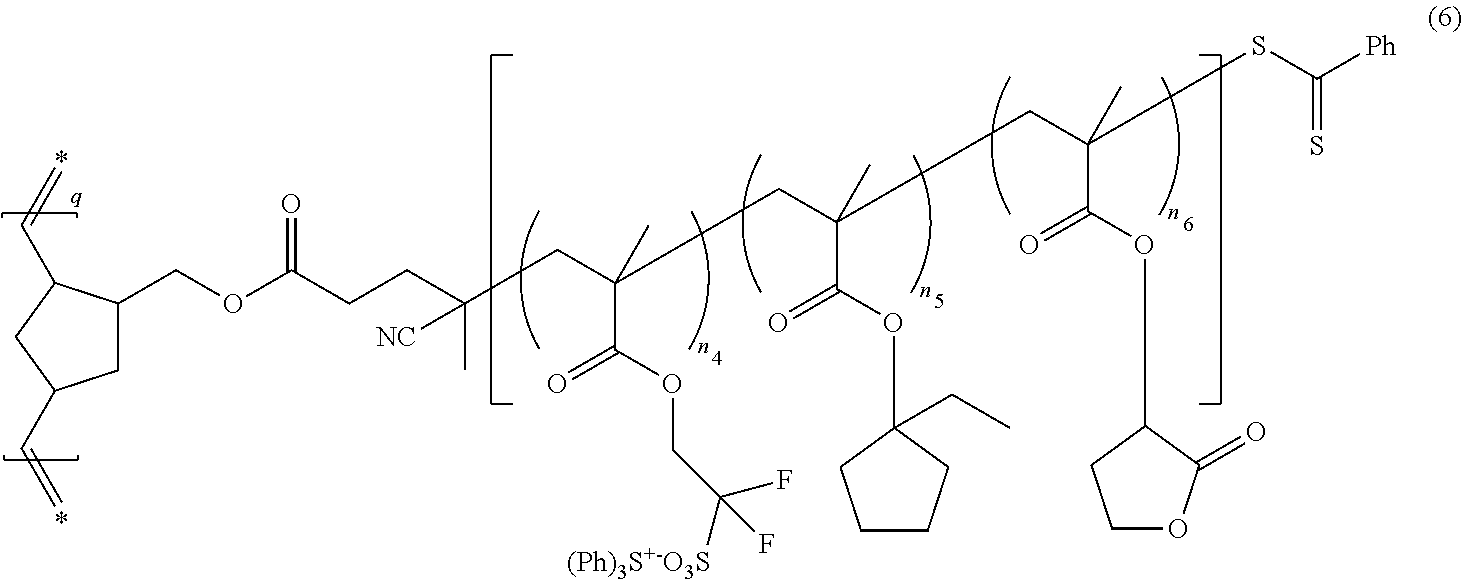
C1C(COC(CCC(C)([NC])CC(CC(CC(SC([Ph])=S)(C)C(OC2CCOC2=O)=O)(C)C(OC2(CC)CCCC2)=O)(C(OCC([(Ph)3S+-O3S])(F)F)=O)C)=O)C(C=C)CC1C=C
